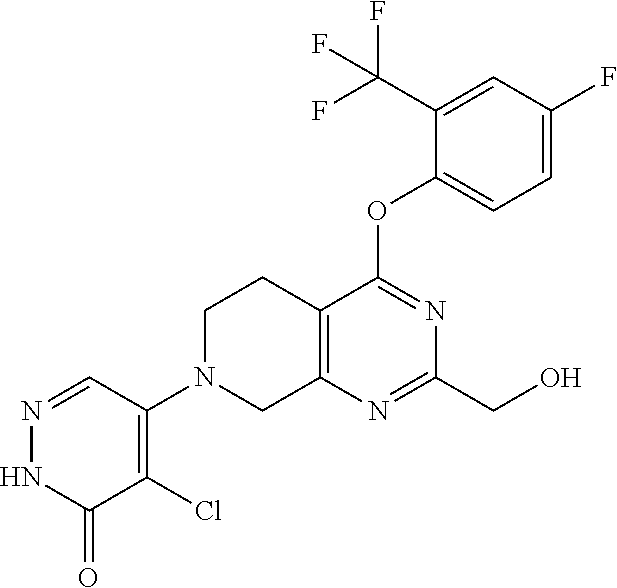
C12=C(N=C(CO)N=C1OC1=CC=C(F)C=C1C(F)(F)F)CN(C1=C(Cl)C(=O)NN=C1)CC2
